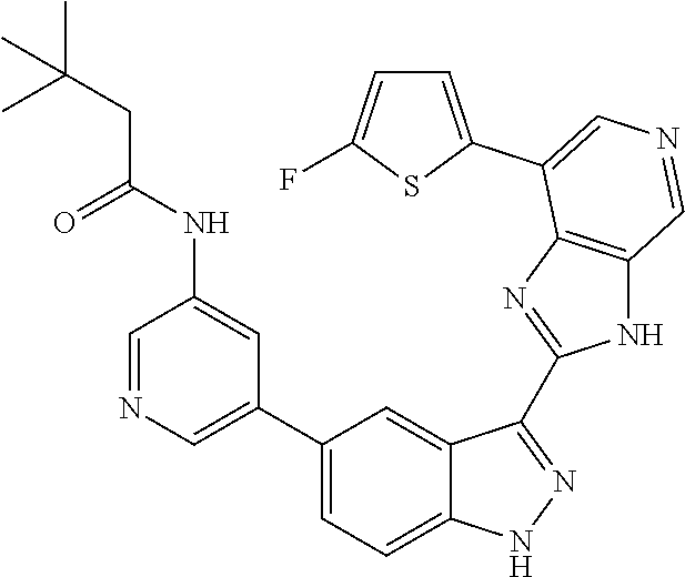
C1(C2=CN=CC(NC(CC(C)(C)C)=O)=C2)=CC=C2C(=C1)C(C1=NC3=C(N1)C=NC=C3C1=CC=C(F)S1)=NN2
